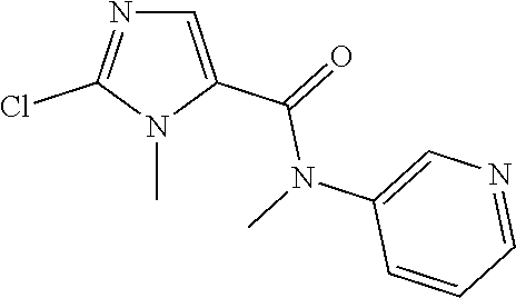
C1=C(C(=O)N(C2=CN=CC=C2)C)N(C)C(Cl)=N1
